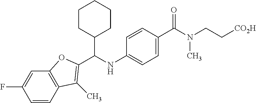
N(C1=CC=C(C(=O)N(CC[CO2H])C)C=C1)C(C1CCCCC1)C1=C(C)C2=C(C=C(F)C=C2)O1
